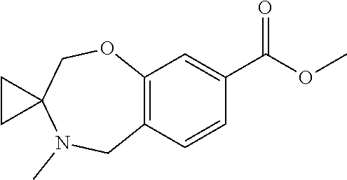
C12=C(C=CC(C(OC)=O)=C1)CN(C)C1(CO2)CC1
